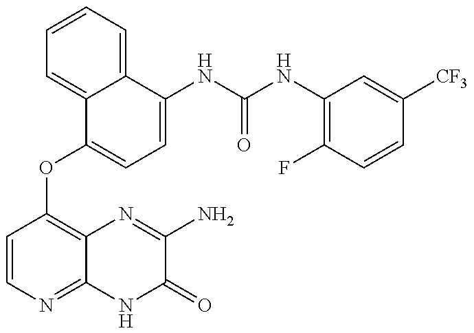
C1=CN=C2C(=C1OC1=CC=C(NC(=O)NC3=C(F)C=CC([CF3])=C3)C3=CC=CC=C13)N=C(N)C(=O)N2
